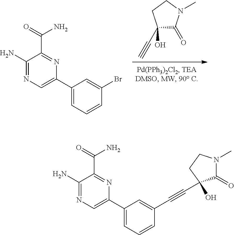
C1(O)(C#C)C(=O)N(C)CC1.C1(N)=NC=C(C2=CC=CC(Br)=C2)N=C1C(=O)N.C1(N)=NC=C(C2=CC=CC(C#CC3(O)C(=O)N(C)CC3)=C2)N=C1C(=O)N
